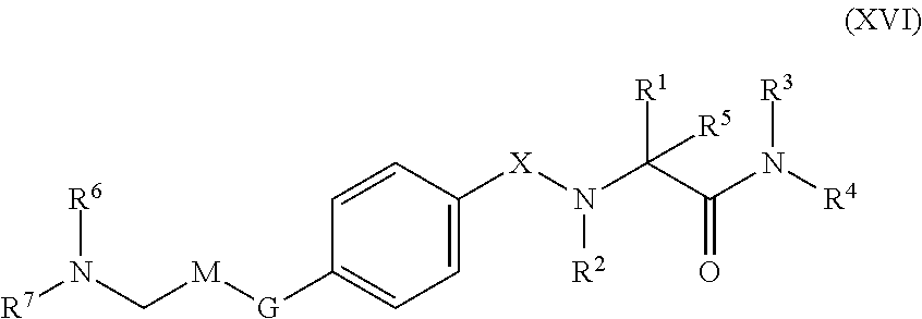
C1=CC([X]N([R2])C(C(N([R4])[R3])=O)([R1])[R5])=CC=C1[G][M]CN([R7])[R6]
